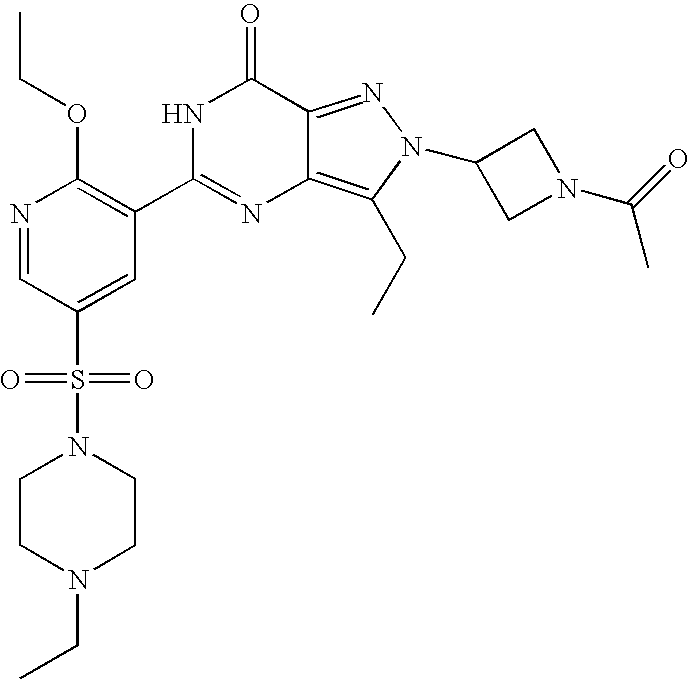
C1CN(CC)CCN1S(C1=CC(C2=NC3=C(CC)N(C4CN(C(C)=O)C4)N=C3C(=O)N2)=C(OCC)N=C1)(=O)=O
